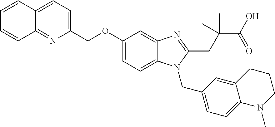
C1=CC2=CC=C(COC3=CC=C4C(=C3)N=C(CC(C(O)=O)(C)C)N4CC3=CC=C4C(=C3)CCCN4C)N=C2C=C1
